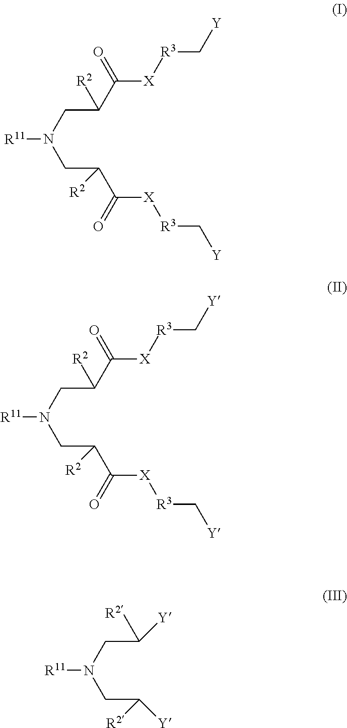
N(CC(C([X][R3]C[Y])=O)[R2])(CC(C([X][R3]C[Y])=O)[R2])[R11].N(CC(C([X][R3]C[Y])=O)[R2])(CC(C([X][R3]C[Y])=O)[R2])[R11].N(CC([R2])[Y])(CC([R2])[Y])[R11]
